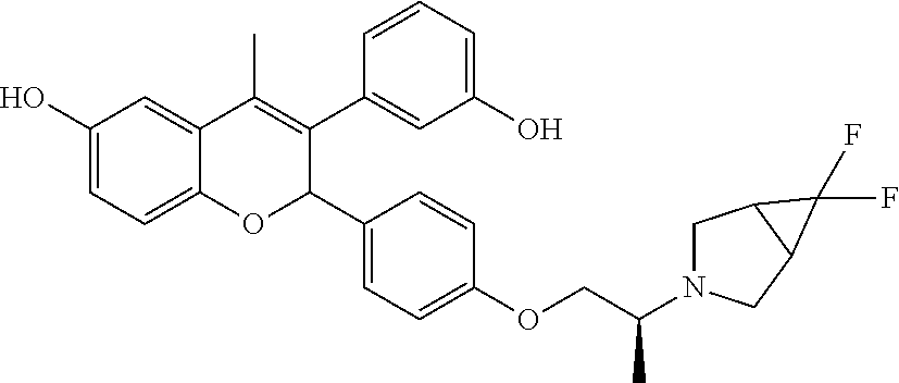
C12=CC=C(O)C=C1C(C)=C(C1=CC(O)=CC=C1)C(C1=CC=C(OCC(N3CC4C(C3)C4(F)F)C)C=C1)O2
